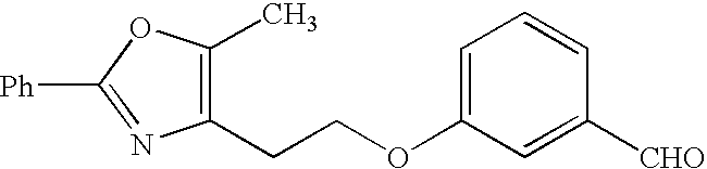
[Ph]C1=NC(CCOC2=CC=CC([CHO])=C2)=C(C)O1
